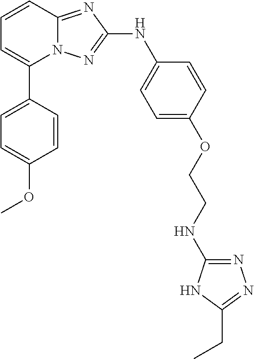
N12C(=NC(NC3=CC=C(OCCNC4=NN=C(CC)N4)C=C3)=N1)C=CC=C2C1=CC=C(OC)C=C1
